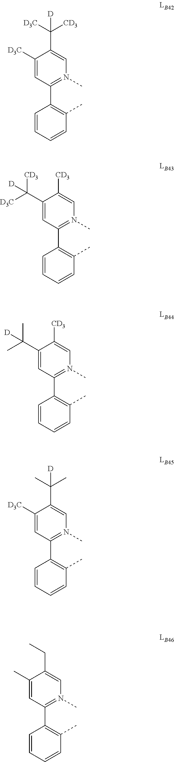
C1([D3C])=CC(C2=C(C)C=CC=C2)=N(C)C=C1C([D3C])([CD3])[D].C1(C([D3C])([CD3])[D])=CC(C2=C(C)C=CC=C2)=N(C)C=C1[CD3].C1(C(C)(C)[D])=CC(C2=C(C)C=CC=C2)=N(C)C=C1[CD3].C1([D3C])=CC(C2=C(C)C=CC=C2)=N(C)C=C1C(C)(C)[D].C1(C)=CC(C2=C(C)C=CC=C2)=N(C)C=C1CC
